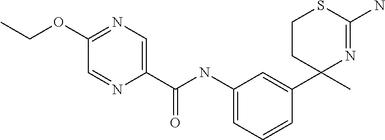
C1=CC=C(NC(C2=CN=C(OCC)C=N2)=O)C=C1C1(C)N=C(N)SCC1
